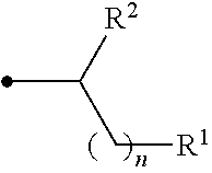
C([R2])(C[R1])C
